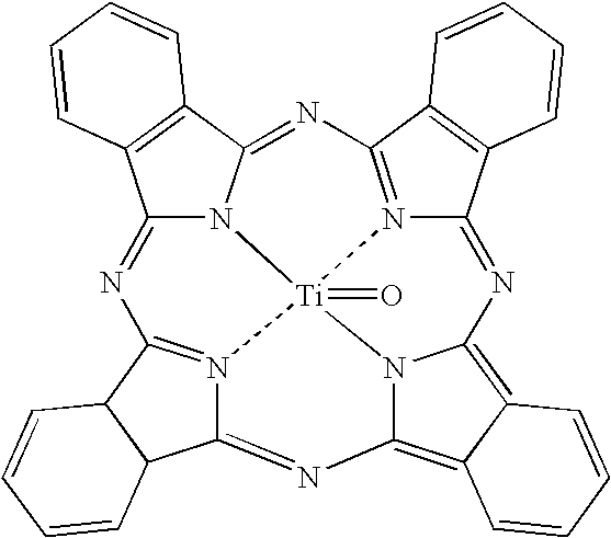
C12=NC3=N4C(=NC5=C6C(=C7N=C8N9=C(N=C(N1[Ti]94(=O)N57)C1=C2C=CC=C1)C1=C8C=CC=C1)C=CC=C6)C1C3C=CC=C1
